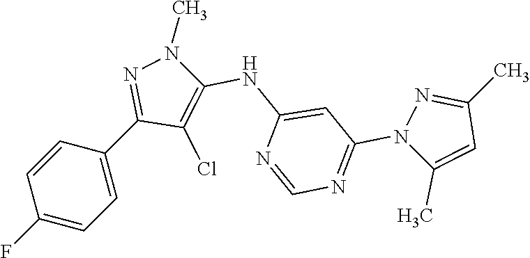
C1=CC(F)=CC=C1C1=NN(C)C(NC2=CC(N3C(C)=CC(C)=N3)=NC=N2)=C1Cl
